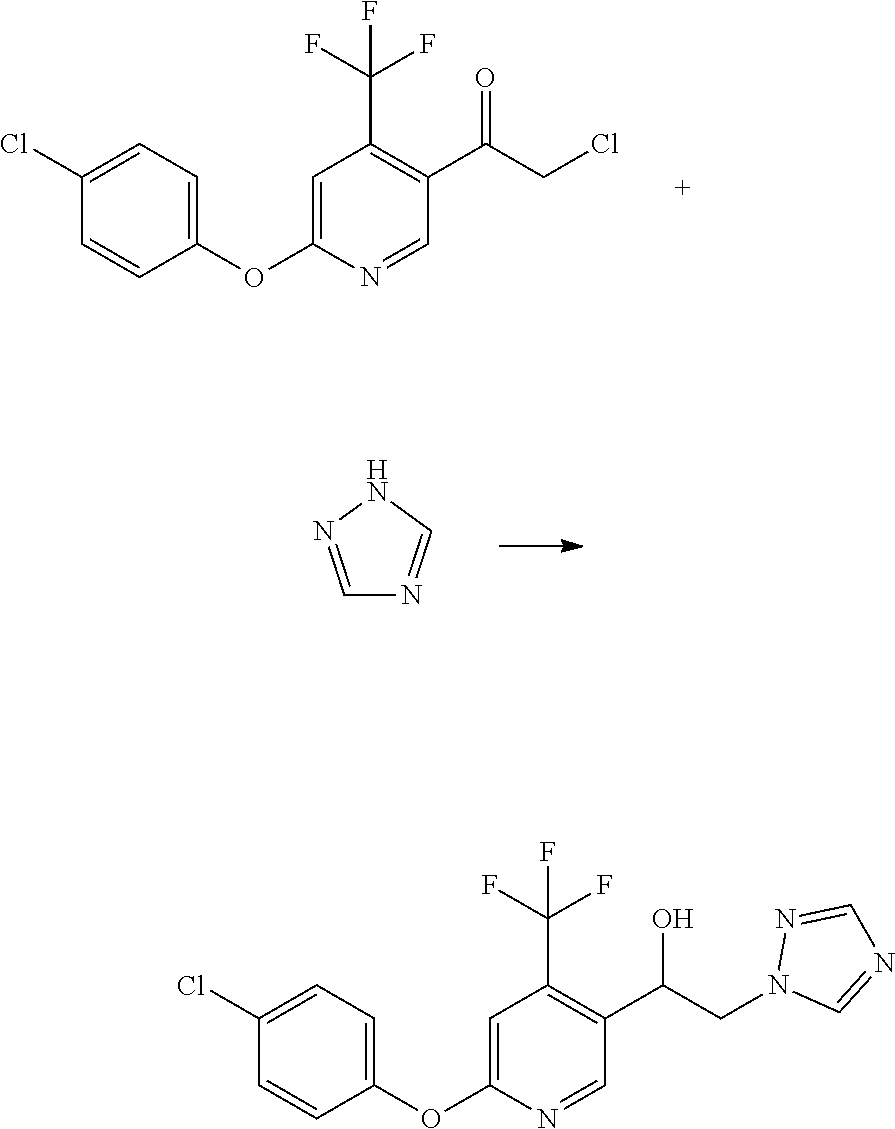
C1(OC2=CC(C(F)(F)F)=C(C(CCl)=O)C=N2)=CC=C(Cl)C=C1.C1=NNC=N1.C1(OC2=CC(C(F)(F)F)=C(C(CN3C=NC=N3)O)C=N2)=CC=C(Cl)C=C1
